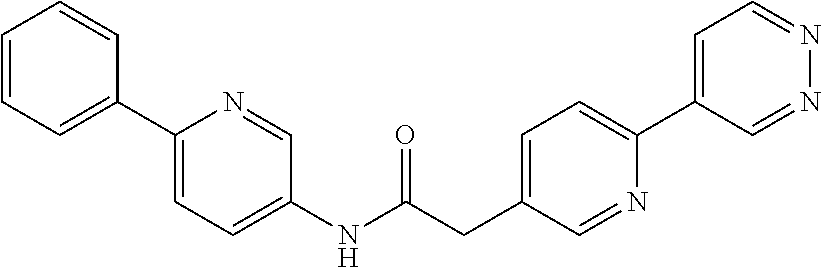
C1=CC=C(C2=CC=C(NC(CC3=CC=C(C4=CC=NN=C4)N=C3)=O)C=N2)C=C1
